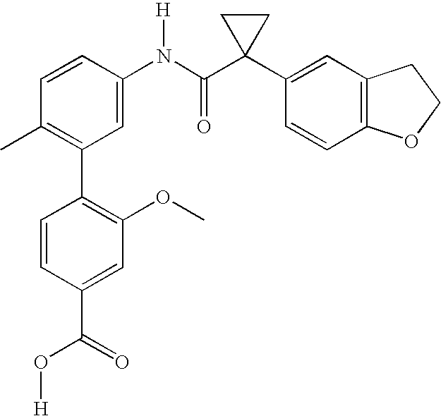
C1(C2=C(C)C=CC(N(C(C3(C4=CC5=C(C=C4)OCC5)CC3)=O)[H])=C2)=C(OC)C=C(C(=O)O[H])C=C1
